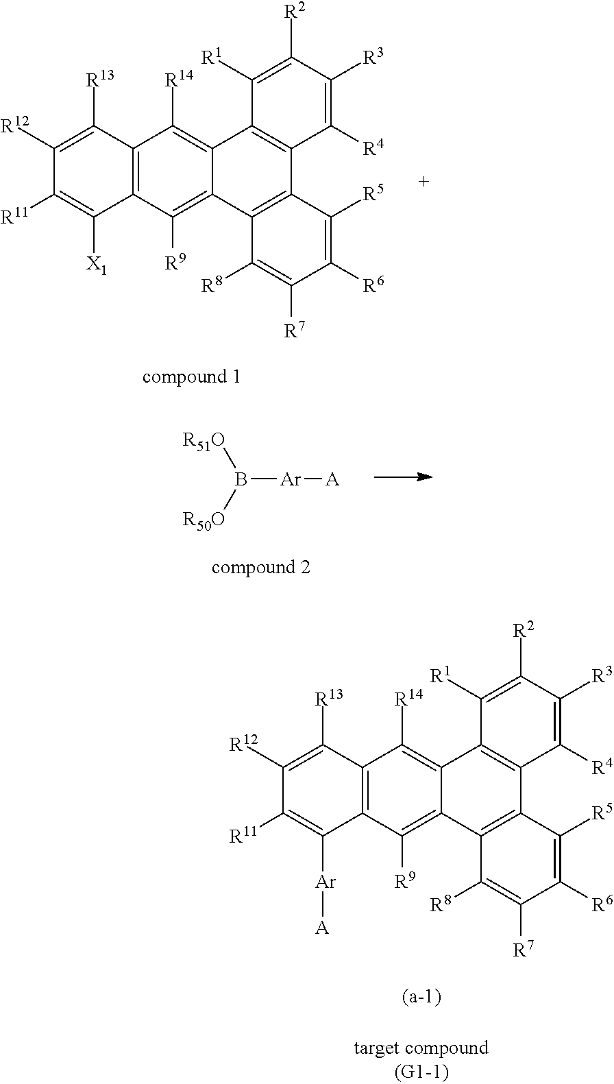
C1([R9])=C2C(=C([R14])C3=C1C([X1])=C([R11])C([R12])=C3[R13])C1=C(C3=C2C([R8])=C([R7])C([R6])=C3[R5])C([R4])=C([R3])C([R2])=C1[R1].B([Ar][A])([R51O])[R50O].C1([R9])=C2C(=C([R14])C3=C1C([Ar][A])=C([R11])C([R12])=C3[R13])C1=C(C3=C2C([R8])=C([R7])C([R6])=C3[R5])C([R4])=C([R3])C([R2])=C1[R1]
